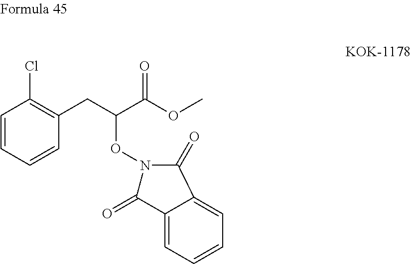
C1=CC=CC(CC(C(OC)=O)ON2C(=O)C3=CC=CC=C3C2=O)=C1Cl
